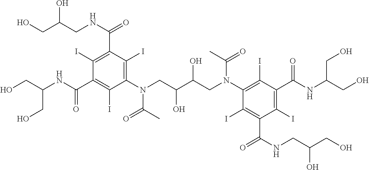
C1(I)=C(C(NCC(CO)O)=O)C(I)=C(N(CC(C(CN(C2=C(I)C(C(NC(CO)CO)=O)=C(I)C(C(NCC(CO)O)=O)=C2I)C(=O)C)O)O)C(C)=O)C(I)=C1C(NC(CO)CO)=O
